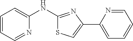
C1=CC=NC(NC2=NC(C3=CC=CC=N3)=CS2)=C1
